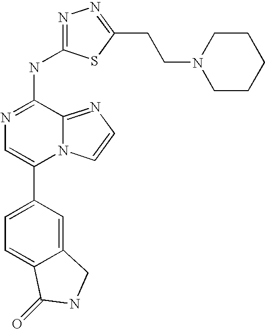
N12C(=NC=C1)C(NC1=NN=C(CCN3CCCCC3)S1)=NC=C2C1=CC=C2C(=C1)CNC2=O
